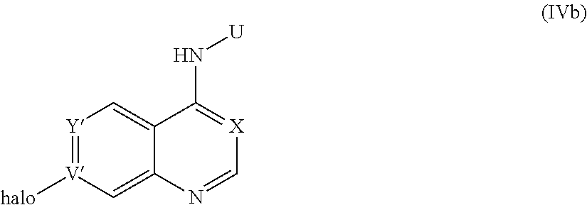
[Y]1=[V]([halo])C=C2C(=C1)C(N[U])=[X]C=N2
